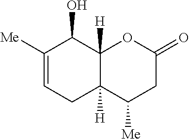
C1([Me])=CCC2([H])C([H])(C1O)OC(=O)CC2[Me]
